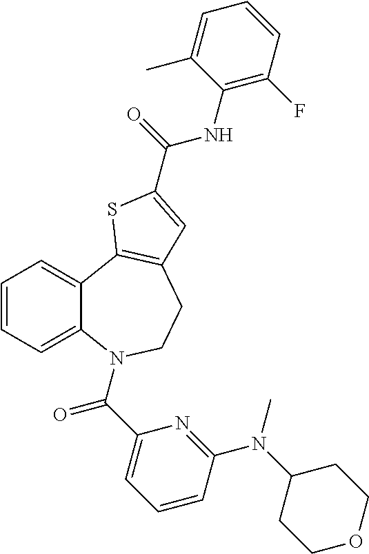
C1=CC=C2C(=C1)C1=C(CCN2C(C2=CC=CC(N(C)C3CCOCC3)=N2)=O)C=C(C(NC2=C(F)C=CC=C2C)=O)S1
